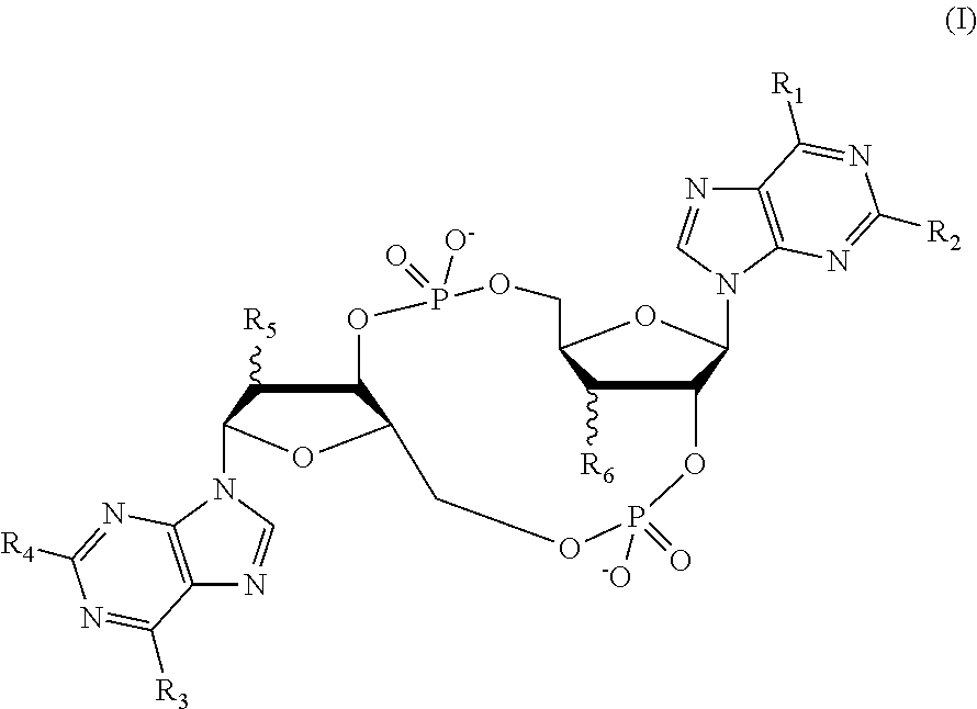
C1([R6])C2C(N3C=NC4=C3N=C([R2])N=C4[R1])OC1COP(=O)([O-])OC1C([R5])C(N3C=NC4=C3N=C([R4])N=C4[R3])OC1COP(=O)([O-])O2
